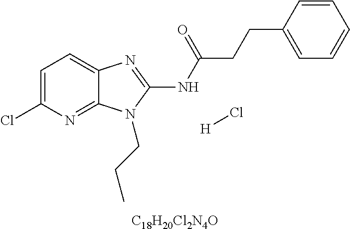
C1=C(Cl)N=C2C(=C1)N=C(NC(CCC1=CC=CC=C1)=O)N2CCC.[H]Cl.[C18H20Cl2N4O]
